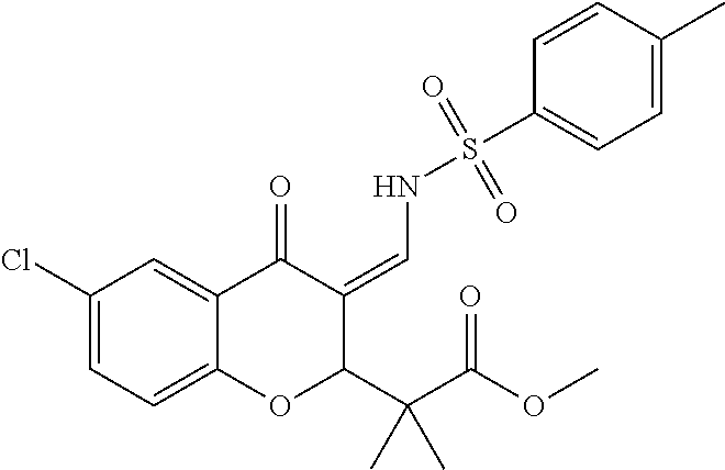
C1=C(Cl)C=C2C(=C1)OC(C(C(OC)=O)(C)C)C(=CNS(C1=CC=C(C)C=C1)(=O)=O)C2=O
